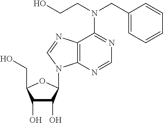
C1(O)C(O)C(N2C3=C(C(N(CC4=CC=CC=C4)CCO)=NC=N3)N=C2)OC1CO
